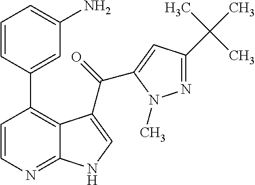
C1=CC(C2=C3C(=NC=C2)NC=C3C(=O)C2=CC(C(C)(C)C)=NN2C)=CC(N)=C1
